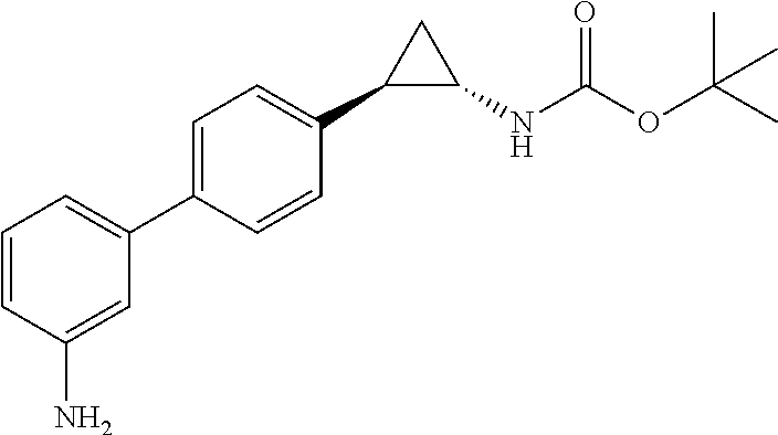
C1=C(C2=CC=CC(N)=C2)C=CC(C2C(NC(OC(C)(C)C)=O)C2)=C1
